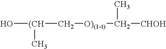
O[(CH](C[O)(1-t)]C([CHOH])C)C
